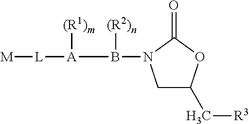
[M][L][A](B([(R2)n])N1CC(C[R3])OC1=O)[(R1)m]
